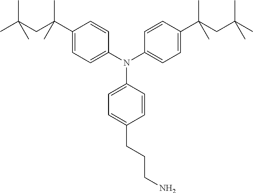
N(C1=CC=C(C(CC(C)(C)C)(C)C)C=C1)(C1=CC=C(CCCN)C=C1)C1=CC=C(C(CC(C)(C)C)(C)C)C=C1
